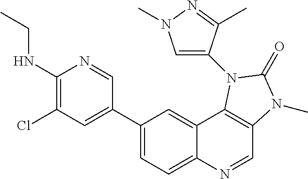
C1(NCC)=C(Cl)C=C(C2=CC=C3C(=C2)C2=C(C=N3)N(C)C(=O)N2C2=CN(C)N=C2C)C=N1
